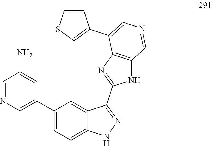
C12=CC(C3=CN=CC(N)=C3)=CC=C1NN=C2C1=NC2=C(N1)C=NC=C2C1=CSC=C1
